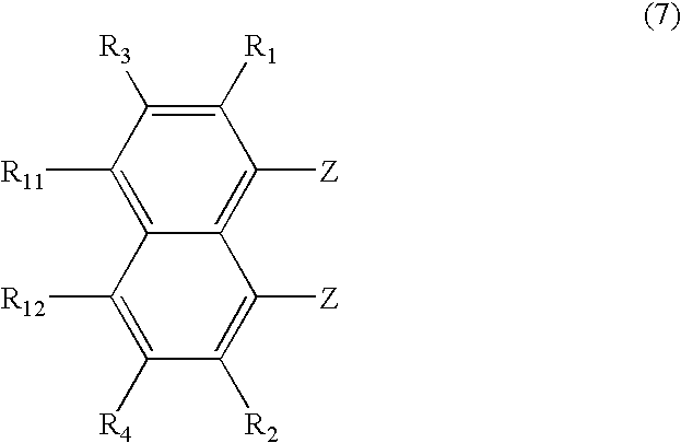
C1([R1])=C([R3])C([R11])=C2C(=C1[Z])C([Z])=C([R2])C([R4])=C2[R12]
